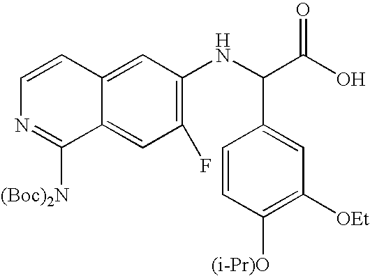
C1(F)=C(NC(C(O)=O)C2=CC([OEt])=C([(i-Pr)O])C=C2)C=C2C(=C1)C([(Boc)2N])=NC=C2
